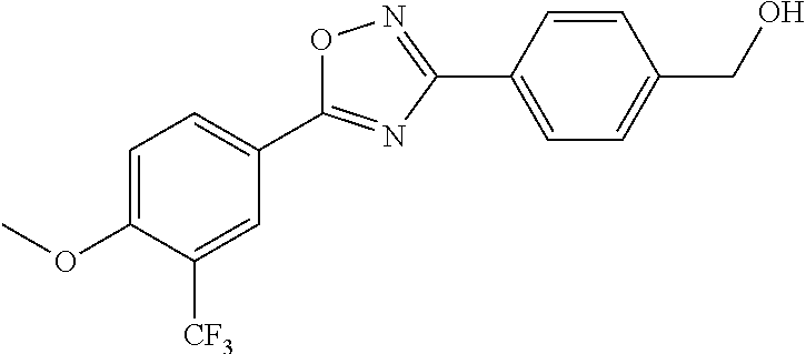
O1C(C2=CC=C(OC)C([CF3])=C2)=NC(C2=CC=C(CO)C=C2)=N1
